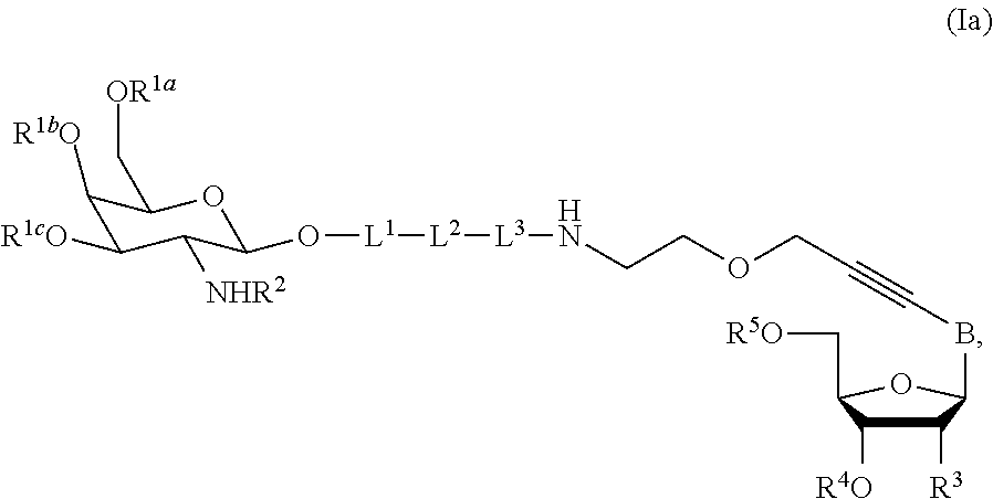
C1([R1bO])C([R1cO])C([NHR2])C(O[L1][L2][L3]NCCOCC#CBC2C([R3])C([R4O])C(C[R5O])O2)OC1C[OR1a]
